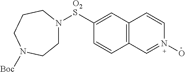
[O2S](C1=CC2=C(C=C1)C=N(O)C=C2)N1CCN([Boc])CCC1
